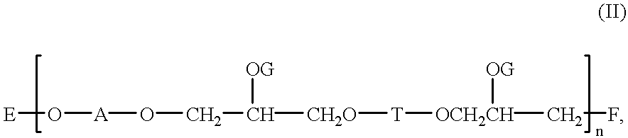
O([E])[A]OCC([CH2O][T][OCH2CH](CF)[OG])[OG]
